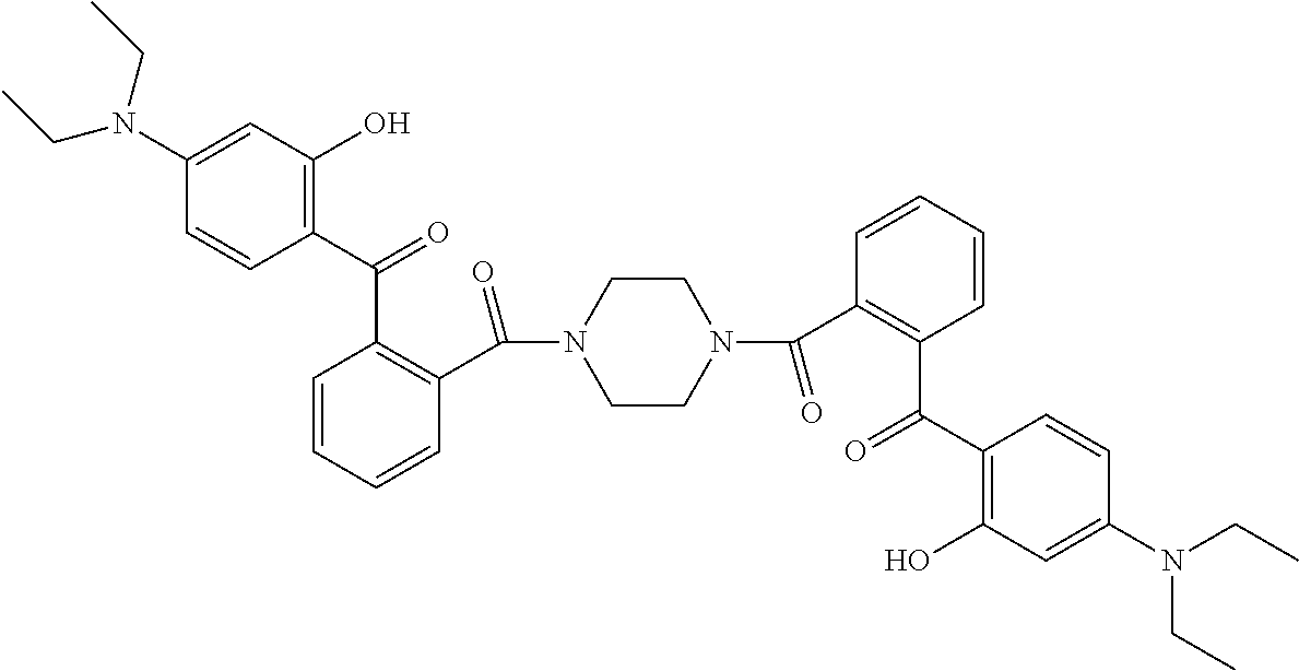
C1(C(=O)C2=C(C(N3CCN(C(C4=C(C(C5=C(O)C=C(N(CC)CC)C=C5)=O)C=CC=C4)=O)CC3)=O)C=CC=C2)=C(O)C=C(N(CC)CC)C=C1
